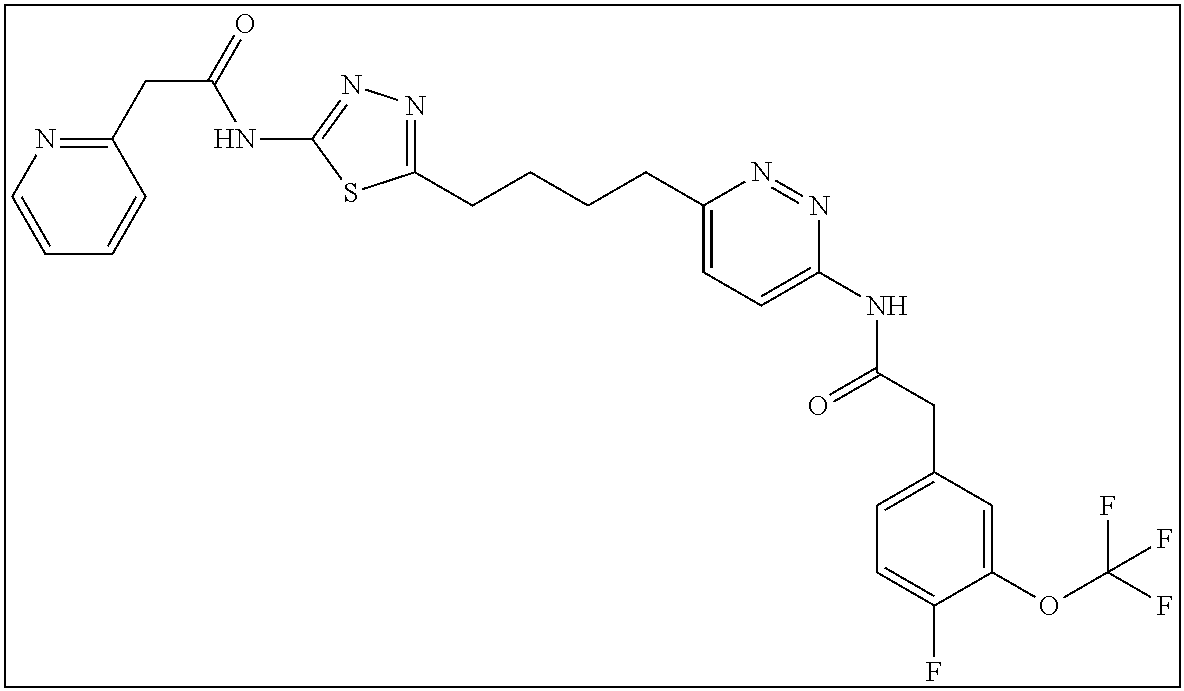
C1(CCCCC2=NN=C(NC(CC3=NC=CC=C3)=O)S2)=CC=C(NC(CC2=CC=C(F)C(OC(F)(F)F)=C2)=O)N=N1
